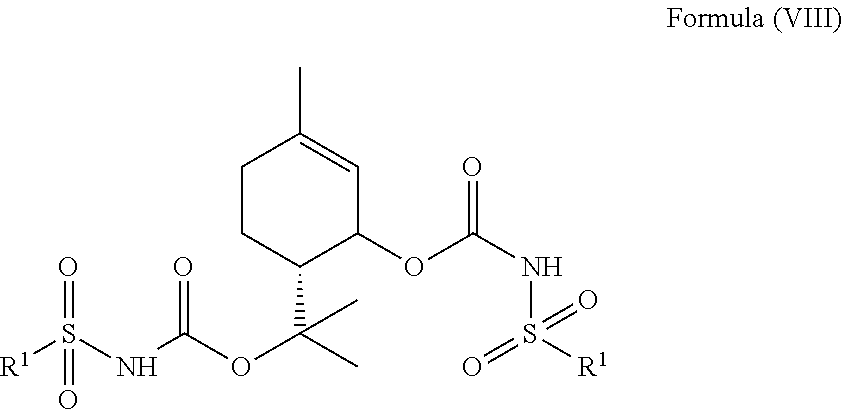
C1CC(C(C)(OC(NS([R1])(=O)=O)=O)C)C(OC(NS([R1])(=O)=O)=O)C=C1C
